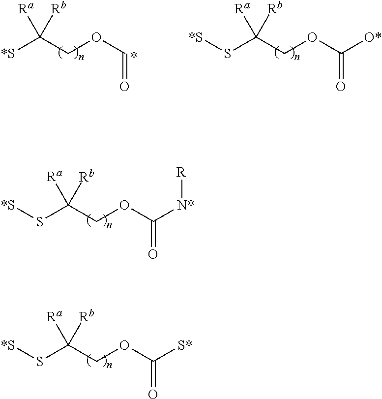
S(C(COC(=O)[N*][R])([Ra])[Rb])[*S].S(C(COC(=O)[S*])([Ra])[Rb])[*S].[*S]C(COC=O)([Ra])[Rb].S(C(COC(=O)[O*])([Ra])[Rb])[*S]
